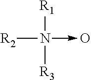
N([R2])([R1])([R3])->O
